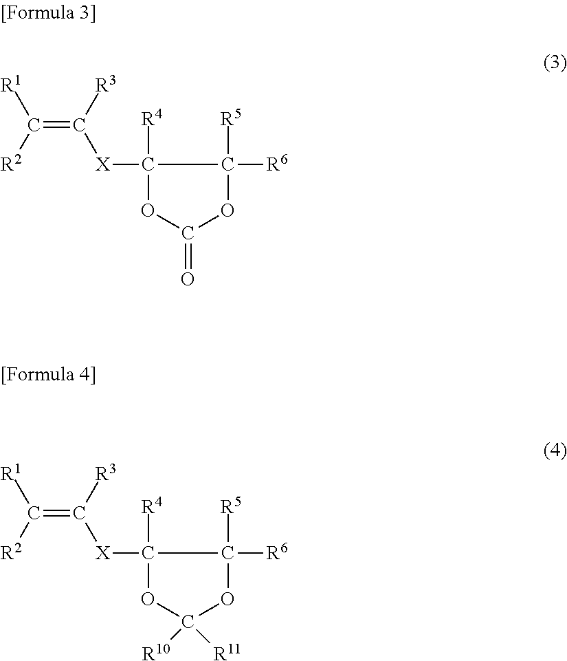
C(=C([R3])[X]C1([R4])OC(=O)OC1([R5])[R6])([R2])[R1].C(=C([R3])[X]C1([R4])OC([R10])([R11])OC1([R5])[R6])([R2])[R1]
